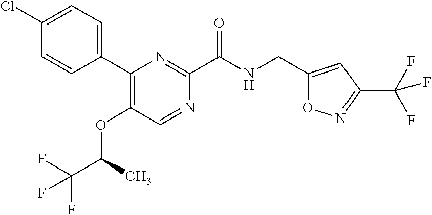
C1(Cl)=CC=C(C2=C(OC(C(F)(F)F)C)C=NC(C(NCC3=CC(C(F)(F)F)=NO3)=O)=N2)C=C1
